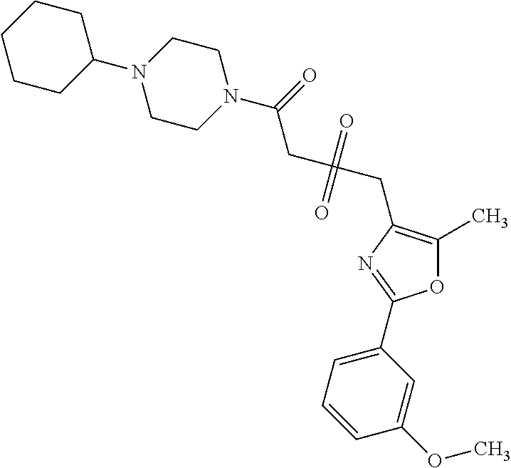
O1C(C)=C(CC(CC(N2CCN(C3CCCCC3)CC2)=O)(=O)=O)N=C1C1=CC=CC(OC)=C1
